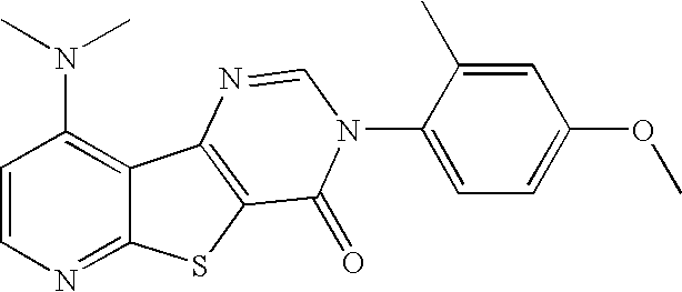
C12=NC=CC(N(C)C)=C1C1=C(S2)C(=O)N(C2=CC=C(OC)C=C2C)C=N1
